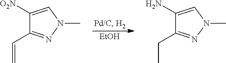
[EtOH].C1([O2N])=CN(C)N=C1C=C.C1(N)=CN(C)N=C1CC
